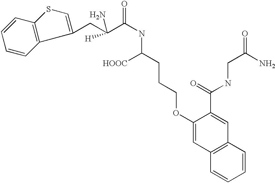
C1(CC(C(=O)NC(CCCOC2=CC3=C(C=C2C(=O)NCC(=O)N)C=CC=C3)[HOOC])([H])N)=CSC2=C1C=CC=C2
